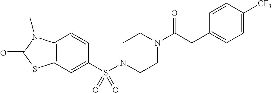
C1=CC2=C(C=C1S(N1CCN(C(CC3=CC=C([CF3])C=C3)=O)CC1)(=O)=O)SC(=O)N2C
